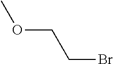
O(CCBr)C
